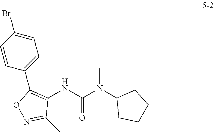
C1(NC(N(C2CCCC2)C)=O)=C(C2=CC=C(Br)C=C2)ON=C1C
